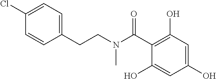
C1(Cl)=CC=C(CCN(C(C2=C(O)C=C(O)C=C2O)=O)C)C=C1
